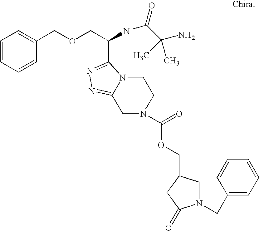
C1=CC=CC(COCC(NC(C(N)(C)C)=O)C2=NN=C3N2CCN(C(=O)OCC2CN(CC4=CC=CC=C4)C(=O)C2)C3)=C1
